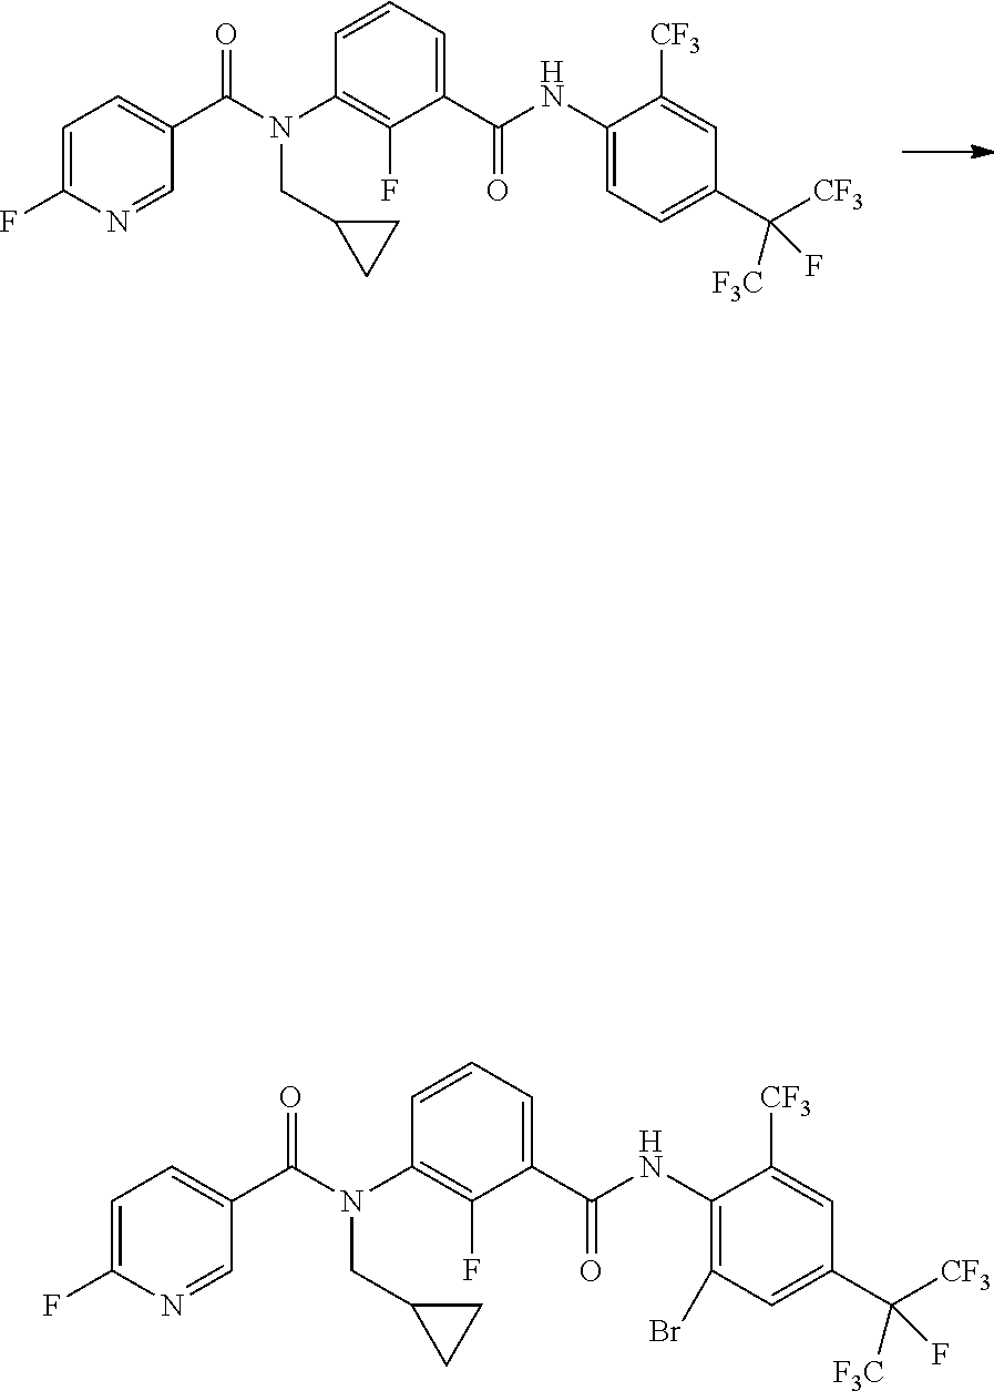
N(CC1CC1)(C1=C(F)C(C(=O)NC2=CC=C(C(F)([CF3])[F3C])C=C2[CF3])=CC=C1)C(C1=CC=C(F)N=C1)=O.N(CC1CC1)(C1=C(F)C(C(=O)NC2=C(Br)C=C(C(F)([CF3])[F3C])C=C2[CF3])=CC=C1)C(C1=CC=C(F)N=C1)=O
